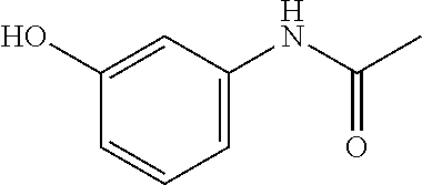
C1=C(O)C=CC=C1NC(C)=O
